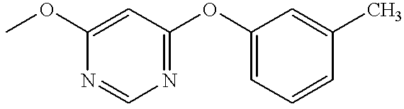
COC1=CC(OC2=CC=CC(C)=C2)=NC=N1
